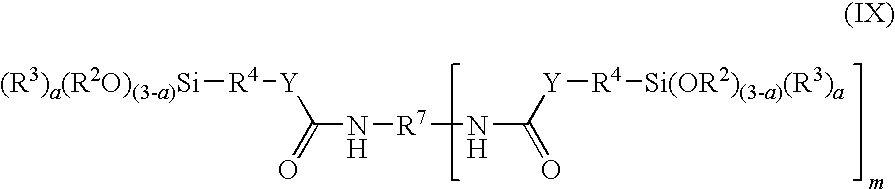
[(R3)a(R2O)(3-a)Si][R4][Y]C(N[R7]NC([Y][R4][Si(OR2)(3-a)(R3)a])=O)=O
